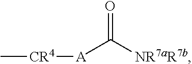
[A](C([NR7aR7b])=O)[CR4]C
